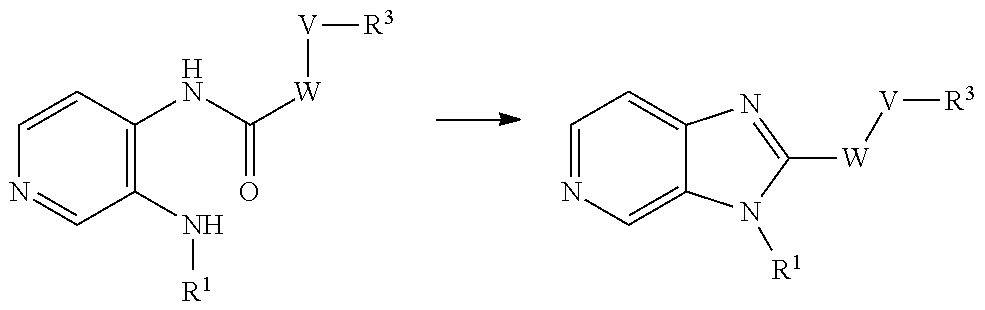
C1=CC(NC([W][V][R3])=O)=C(N[R1])C=N1.C1=NC=C2C(=C1)N=C([W][V][R3])N2[R1]
